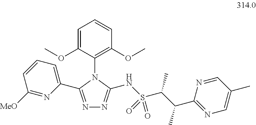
N1=C(C2=CC=CC([MeO])=N2)N(C2=C(OC)C=CC=C2OC)C(NS(C(C(C2=NC=C(C)C=N2)C)C)(=O)=O)=N1
